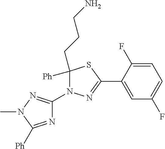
C1([Ph])(CCCN)N(C2=NN(C)C([Ph])=N2)N=C(C2=CC(F)=CC=C2F)S1
